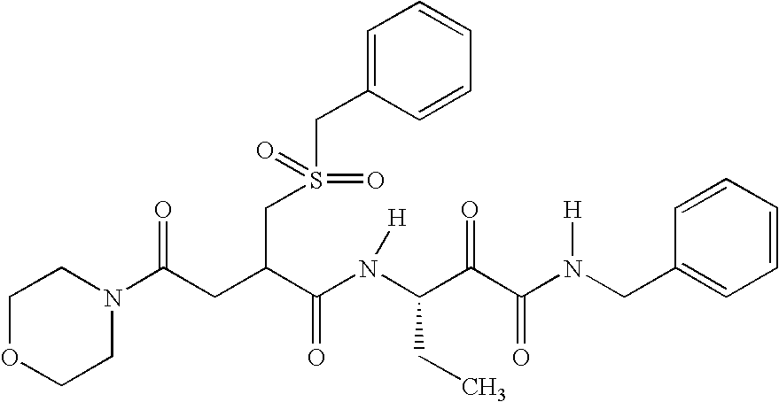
C1OCCN(C(=O)CC(CS(=O)(CC2=CC=CC=C2)=O)C(=O)N([H])C(CC)C(=O)C(=O)N([H])CC2=CC=CC=C2)C1
